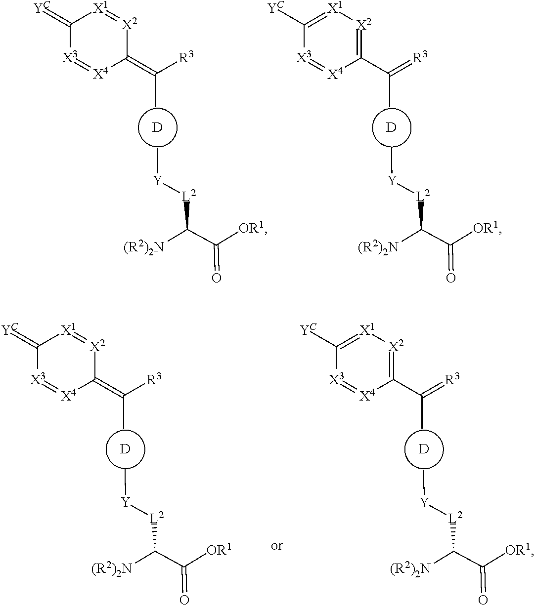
[D].CC(=C1[X2]=[X1]C(=[YC])[X3]=[X4]1)[R3].C[Y][L2]C(C([OR1])=O)[(R2)2N].[D].CC(C1=[X2][X1]=C([YC])[X3]=[X4]1)=[R3].C[Y][L2]C(C([OR1])=O)[(R2)2N].[D].CC(=C1[X2]=[X1]C(=[YC])[X3]=[X4]1)[R3].C[Y][L2]C(C([OR1])=O)[(R2)2N].[D].CC(C1=[X2][X1]=C([YC])[X3]=[X4]1)=[R3].C[Y][L2]C(C([OR1])=O)[(R2)2N]
